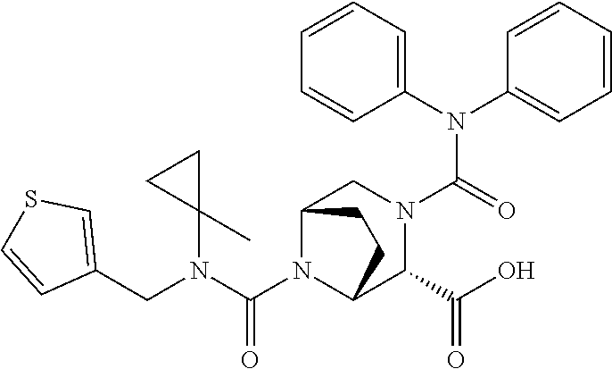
C(N1C2C(C(O)=O)N(C(N(C3=CC=CC=C3)C3=CC=CC=C3)=O)CC1CC2)(N(C1(C)CC1)CC1=CSC=C1)=O
